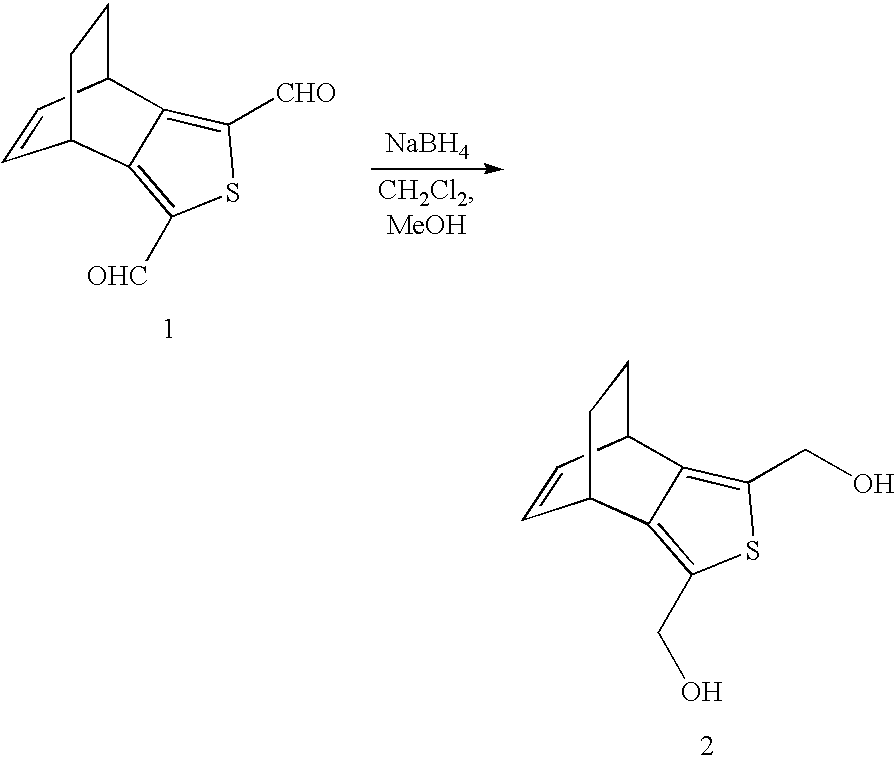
C1=CC2CCC1C1=C([OHC])SC([CHO])=C21.[NaBH4].C1=CC2CCC1C1=C(CO)SC(CO)=C21
